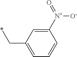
C1([N+](=O)[O-])=CC(C*)=CC=C1
